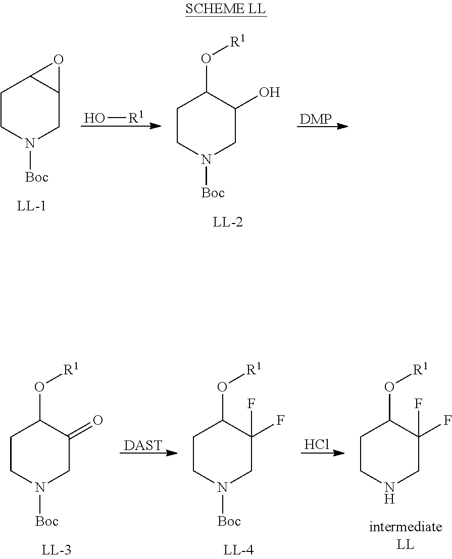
C1CN([Boc])CC2C1O2.O[R1].C1CN([Boc])CC(O)C1O[R1].[DMP].[DAST].C1CN([Boc])CC(F)(F)C1O[R1].C1CN([Boc])CC(=O)C1O[R1].Cl.C1CNCC(F)(F)C1O[R1]
